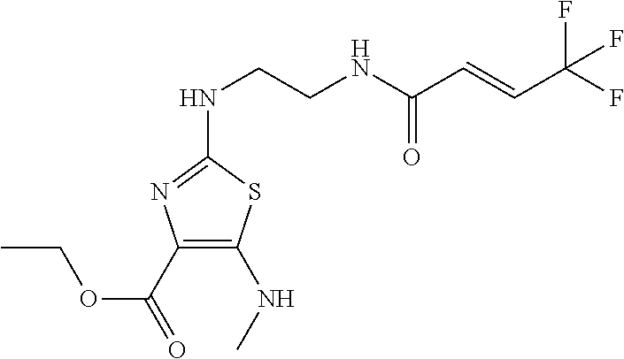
C1(C(=O)OCC)=C(NC)SC(NCCNC(C=CC(F)(F)F)=O)=N1
